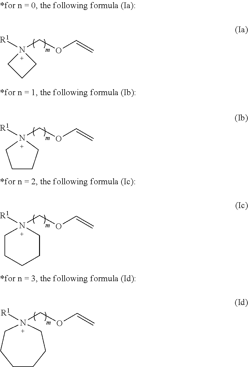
[R1]N1(COC=C)CCC1.[R1]N1(COC=C)CCCC1.[R1]N1(COC=C)CCCCC1.[R1]N1(COC=C)CCCCCC1
